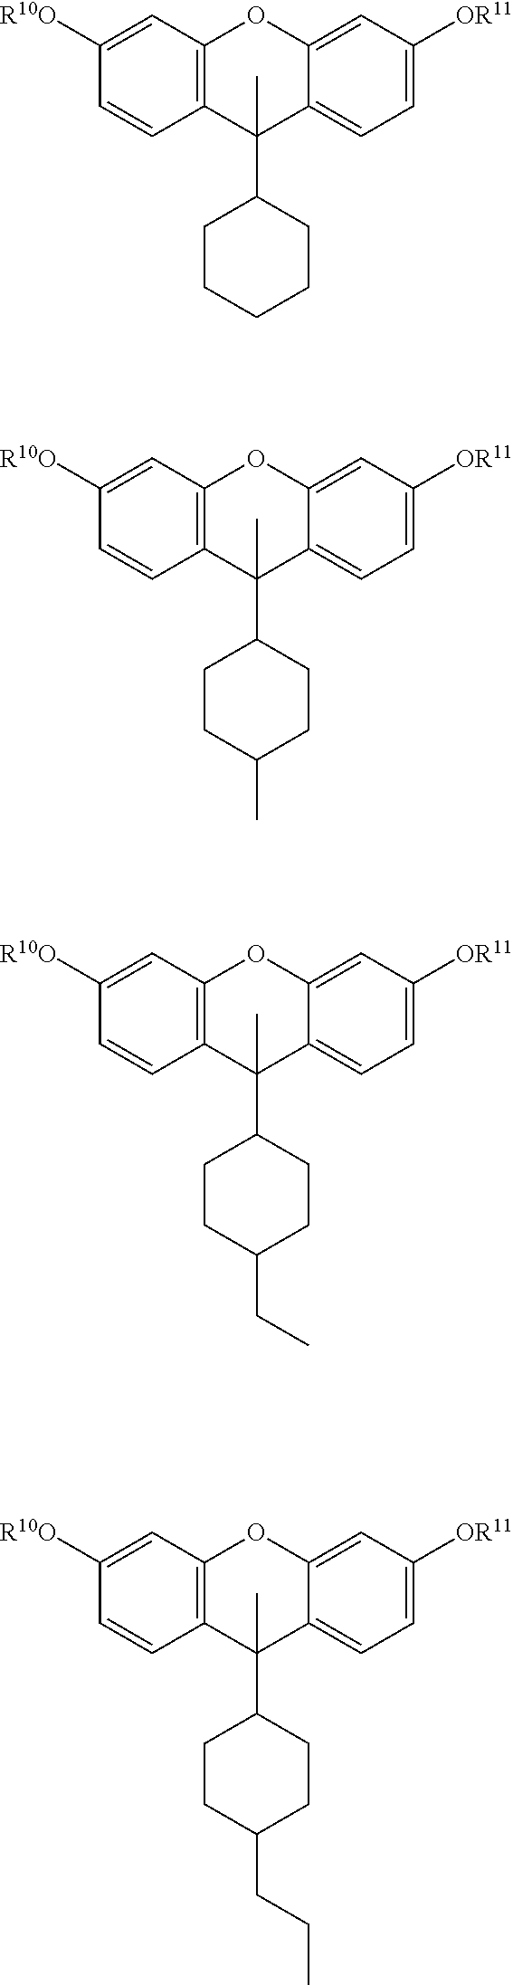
C12=CC=C([OR11])C=C1OC1=C(C2(C)C2CCCCC2)C=CC([R10O])=C1.C12=CC=C([OR11])C=C1OC1=C(C2(C)C2CCC(C)CC2)C=CC([R10O])=C1.C12=CC=C([OR11])C=C1OC1=C(C2(C)C2CCC(CC)CC2)C=CC([R10O])=C1.C12=CC=C([OR11])C=C1OC1=C(C2(C)C2CCC(CCC)CC2)C=CC([R10O])=C1
